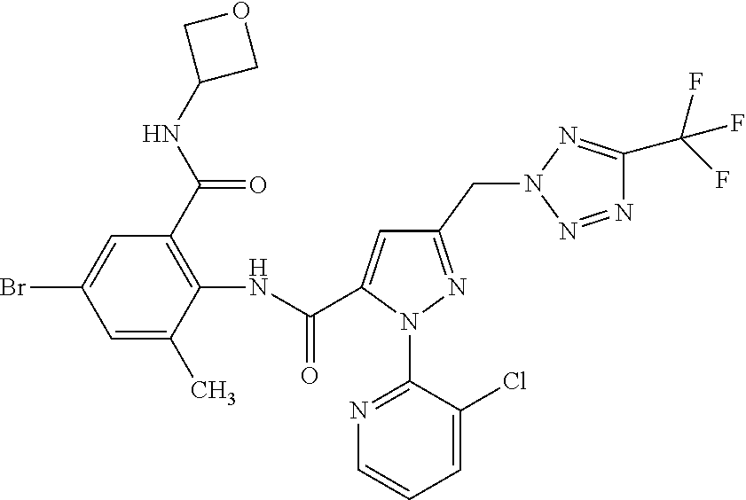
C1=C(C)C(NC(=O)C2=CC(CN3N=C(C(F)(F)F)N=N3)=NN2C2=NC=CC=C2Cl)=C(C(NC2COC2)=O)C=C1Br
